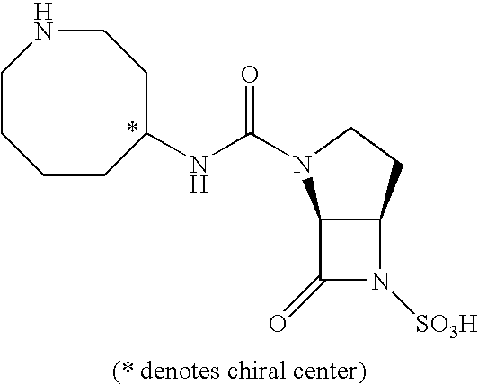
C12C(CCN1C(NC1CCCCNCC1)=O)N([SO3H])C2=O
